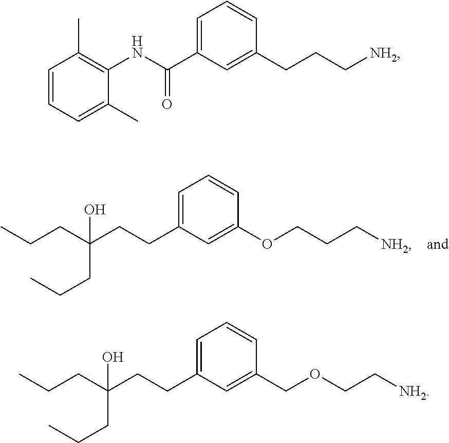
C1=C(CCC(CCC)(O)CCC)C=C(OCCC[NH2])C=C1.C1=C(C(NC2=C(C)C=CC=C2C)=O)C=C(CCC[NH2])C=C1.C1=C(CCC(CCC)(O)CCC)C=C(COCC[NH2])C=C1
